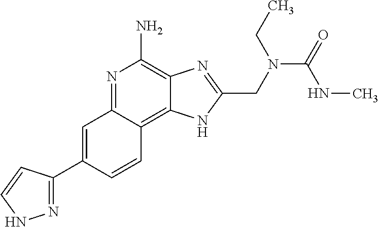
C1=C(C2=NNC=C2)C=CC2=C3C(=C(N)N=C12)N=C(CN(C(NC)=O)CC)N3
